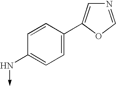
C1=CC(C2=CN=CO2)=CC=C1N->C
